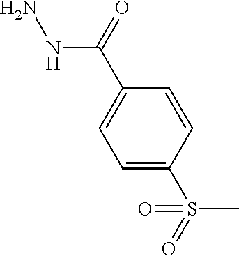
C1=C(S(=O)(C)=O)C=CC(C(=O)NN)=C1
